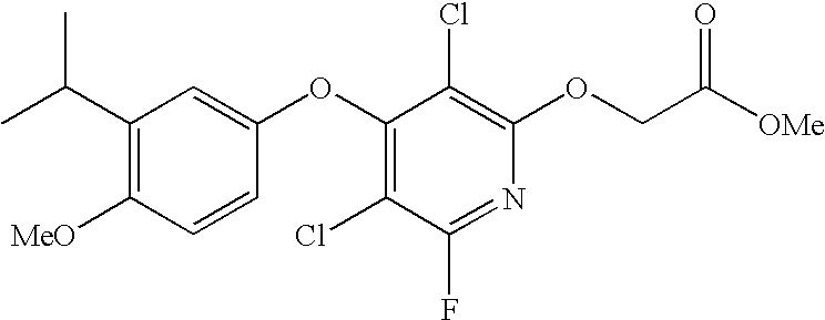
C(C1=C([MeO])C=CC(OC2=C(Cl)C(F)=NC(OCC([OMe])=O)=C2Cl)=C1)(C)C
